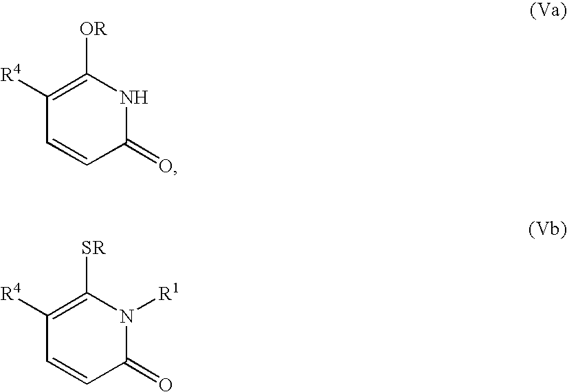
C1([R4])=C([OR])NC(=O)C=C1.C1([R4])=C([SR])N([R1])C(=O)C=C1
